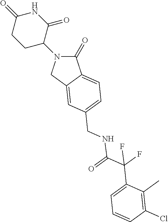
C1(=O)N(C2CCC(=O)NC2=O)CC2=CC(CNC(C(C3=CC=CC(Cl)=C3C)(F)F)=O)=CC=C12
